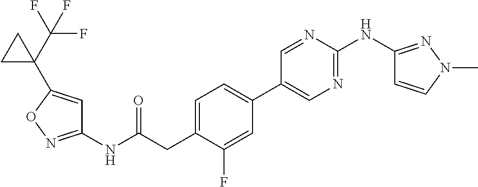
C1=C(CC(NC2=NOC(C3(C(F)(F)F)CC3)=C2)=O)C(F)=CC(C2=CN=C(NC3=NN(C)C=C3)N=C2)=C1
